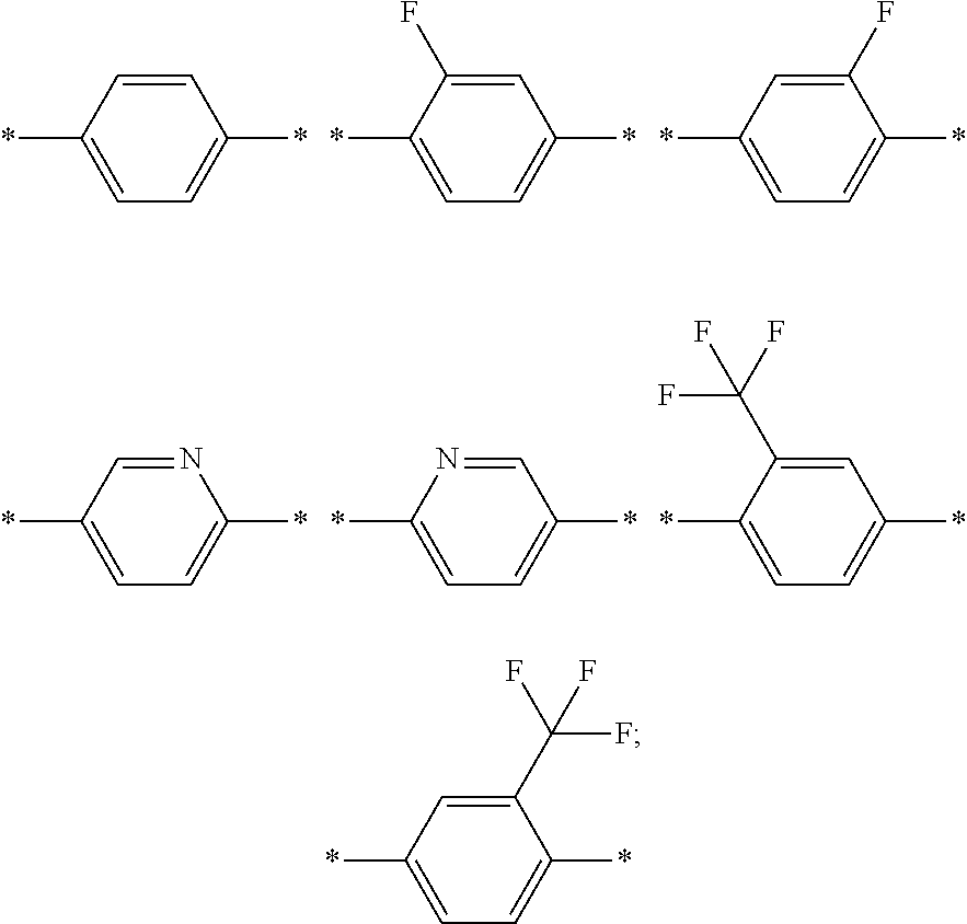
*C1=CC=C(*)C=C1.*C1=CC=C(*)C(F)=C1.*C1=CC=C(*)C=C1F.*C1=CC=C(*)C=N1.*C1=CC=C(*)N=C1.*C1=CC=C(*)C(C(F)(F)F)=C1.*C1=CC=C(*)C(C(F)(F)F)=C1
